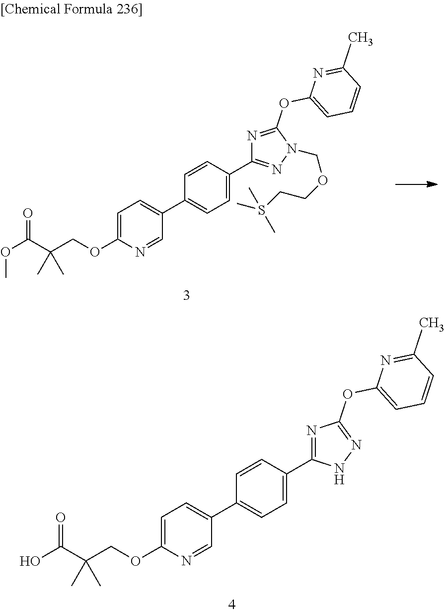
C1=C(OCC(C(OC)=O)(C)C)N=CC(C2=CC=C(C3=NN(COCCS(C)(C)C)C(OC4=CC=CC(C)=N4)=N3)C=C2)=C1.C1=C(OCC(C(O)=O)(C)C)N=CC(C2=CC=C(C3=NC(OC4=CC=CC(C)=N4)=NN3)C=C2)=C1
